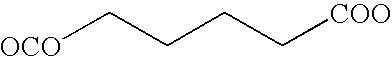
[OCO]CCCC[COO]
